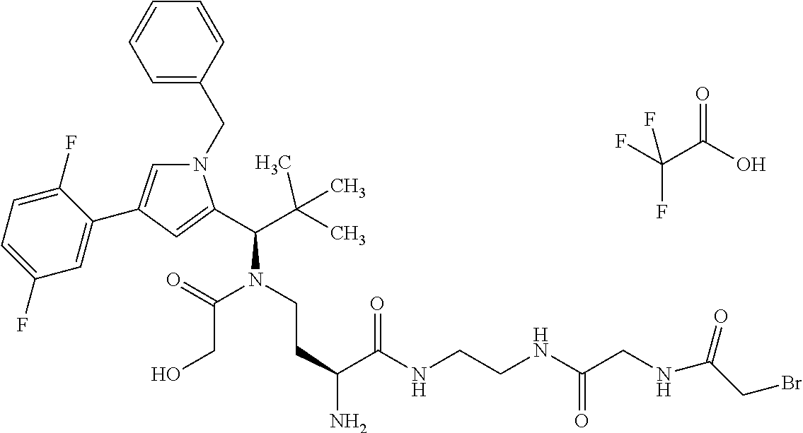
N1(CC2=CC=CC=C2)C=C(C2=CC(F)=CC=C2F)C=C1C(C(C)(C)C)N(CCC(N)C(NCCNC(CNC(CBr)=O)=O)=O)C(=O)CO.O=C(C(F)(F)F)O
